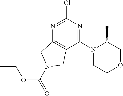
N1=C(Cl)N=C(N2CCOCC2C)C2=C1CN(C(OCC)=O)C2
